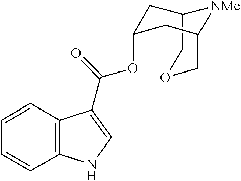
C12COCC(CC(OC(C3=CNC4=C3C=CC=C4)=O)C1)[NMe]2
